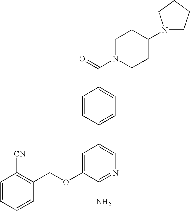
C1=CC=CC(COC2=CC(C3=CC=C(C(=O)N4CCC(N5CCCC5)CC4)C=C3)=CN=C2N)=C1[CN]
